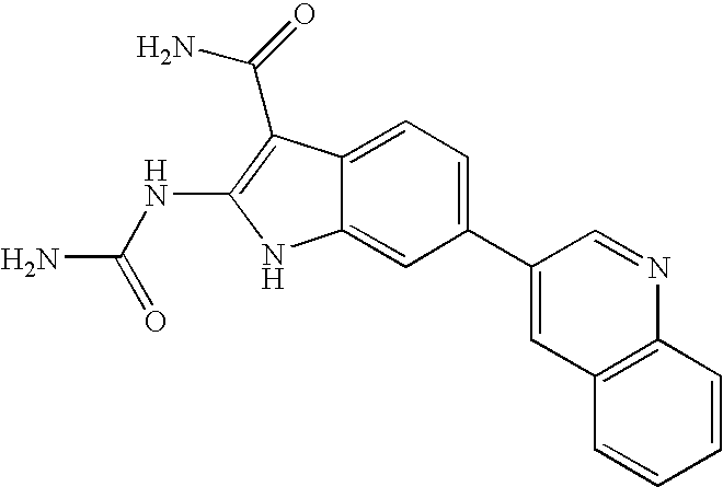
C1(C2=CC3=C(N=C2)C=CC=C3)=CC=C2C(=C1)NC(NC(N)=O)=C2C(N)=O
